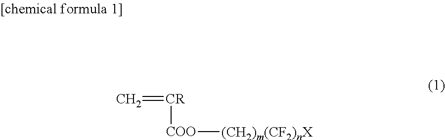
[CR]([COO][(CH2)m(CF2)nX])=C
